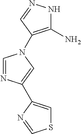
C1=NC(C2=CSC=N2)=CN1C1=C(N)NN=C1
